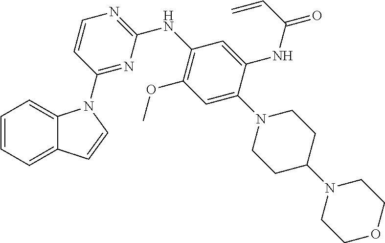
C1=CC=C2C(=C1)N(C1=NC(NC3=C(OC)C=C(N4CCC(N5CCOCC5)CC4)C(NC(C=C)=O)=C3)=NC=C1)C=C2
